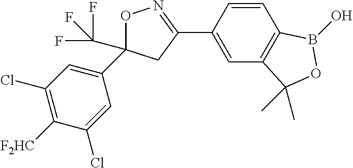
O1C(C2=CC(Cl)=C([F2HC])C(Cl)=C2)(C(F)(F)F)CC(C2=CC3=C(C=C2)B(O)OC3(C)C)=N1
